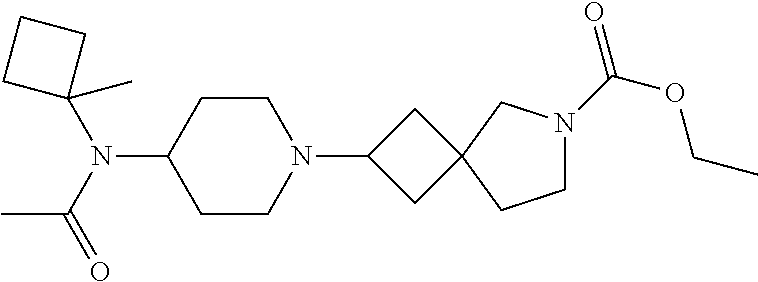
C1CC(N(C(C)=O)C2(C)CCC2)CCN1C1CC2(C1)CN(C(=O)OCC)CC2
